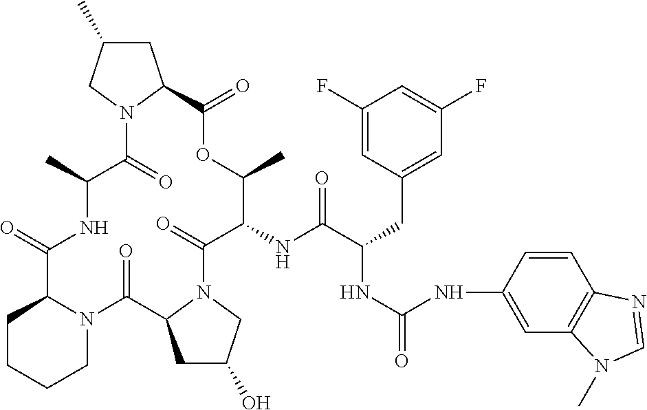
O=C1C2CCCCN2C(=O)C2CC(O)CN2C(=O)C(NC(C(CC2=CC(F)=CC(F)=C2)NC(=O)NC2=CC3=C(C=C2)N=CN3C)=O)C(C)OC(=O)C2CC(C)CN2C(=O)C(C)N1
